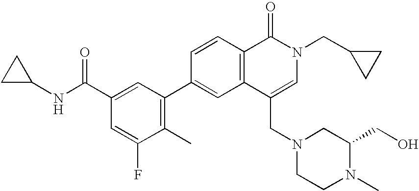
C1C(NC(C2=CC(C3=CC4=C(C=C3)C(=O)N(CC3CC3)C=C4CN3CCN(C)C(CO)C3)=C(C)C(F)=C2)=O)C1
